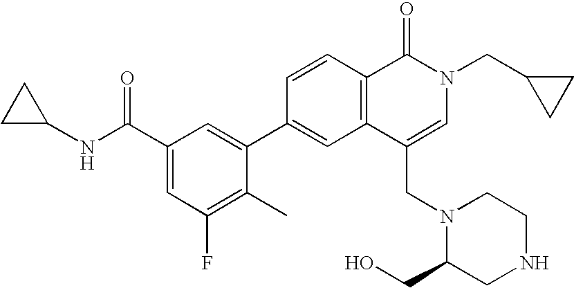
C1=CC(C2=CC(C(NC3CC3)=O)=CC(F)=C2C)=CC2=C1C(=O)N(CC1CC1)C=C2CN1C(CO)CNCC1
